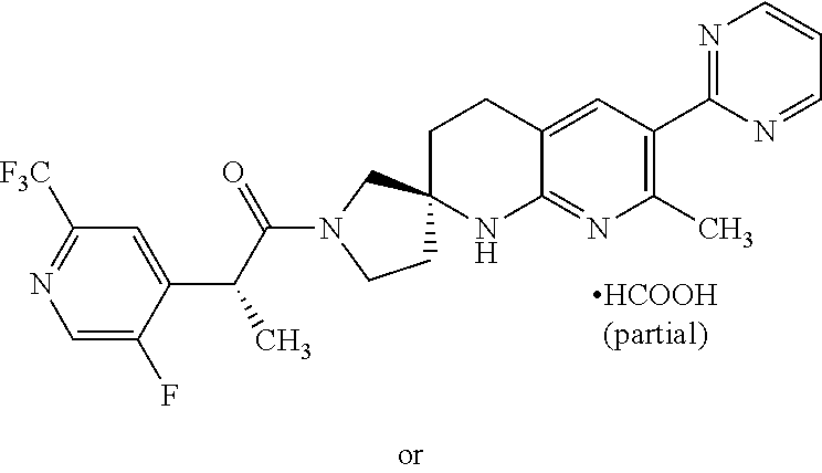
C1=C(F)C(C(C(N2CCC3(C2)CCC2=CC(C4=NC=CC=N4)=C(C)N=C2N3)=O)C)=CC([F3C])=N1
